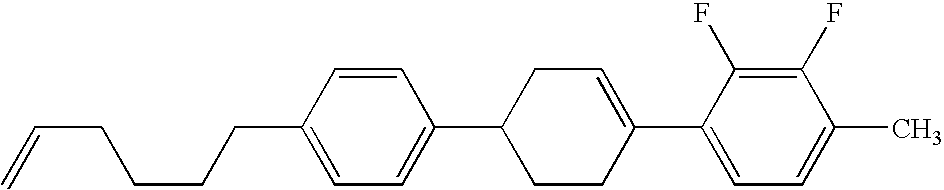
C1(F)=C(F)C(C2=CCC(C3=CC=C(CCCCC=C)C=C3)CC2)=CC=C1C
